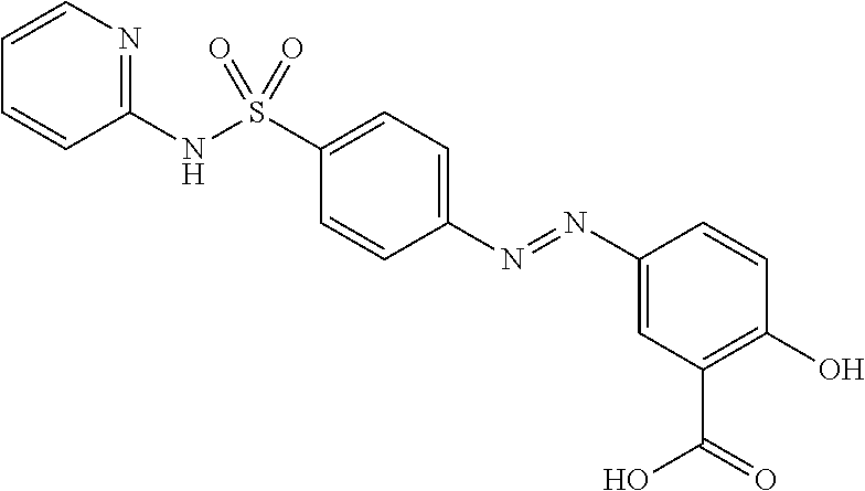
C1(N=NC2=CC=C(S(NC3=NC=CC=C3)(=O)=O)C=C2)=CC(C(=O)O)=C(O)C=C1
